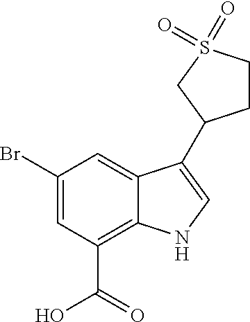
C1(Br)=CC(C(=O)O)=C2C(=C1)C(C1CCS(=O)(=O)C1)=CN2
